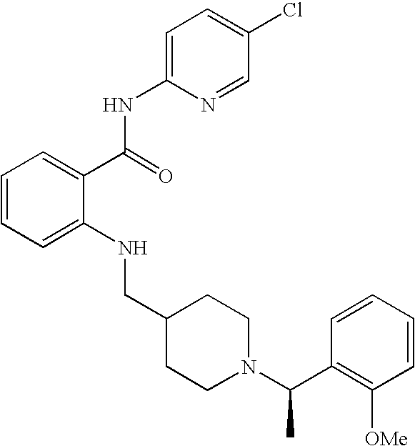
C1=CC=C(NCC2CCN(C(C)C3=C([OMe])C=CC=C3)CC2)C(C(NC2=CC=C(Cl)C=N2)=O)=C1
